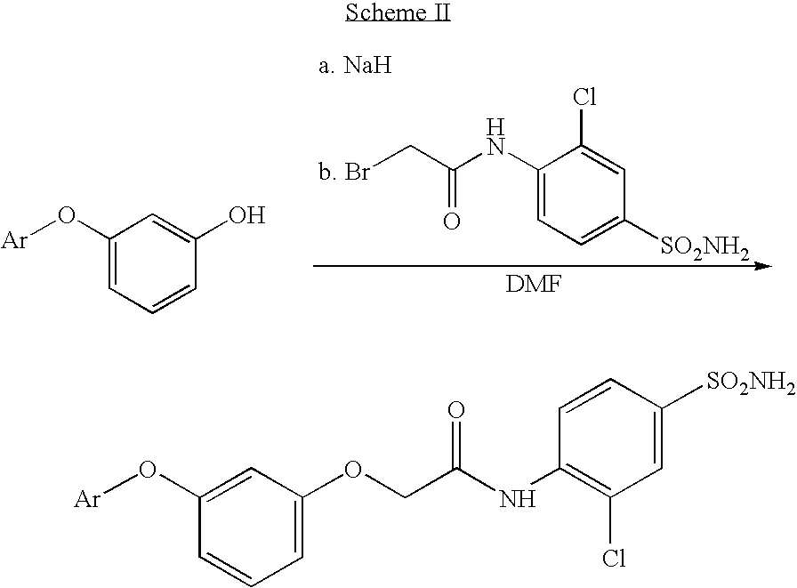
C1(NC(CBr)=O)=CC=C([SO2NH2])C=C1Cl.C1(O[Ar])=CC=CC(O)=C1.C1(O[Ar])=CC(OCC(NC2=C(Cl)C=C([SO2NH2])C=C2)=O)=CC=C1
